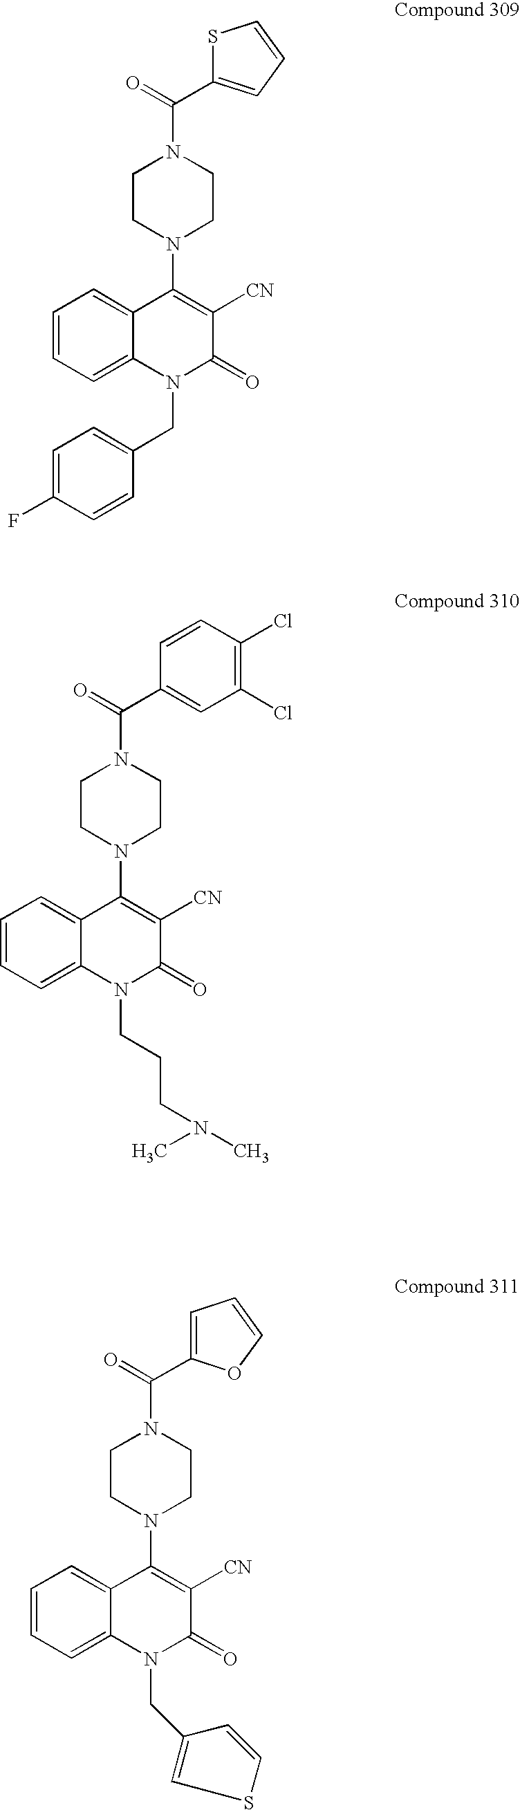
C1=CC=C2C(=C1)C(N1CCN(C(=O)C3=CC=CS3)CC1)=C([CN])C(=O)N2CC1=CC=C(F)C=C1.C1=CC=C2C(=C1)C(N1CCN(C(=O)C3=CC(Cl)=C(Cl)C=C3)CC1)=C([CN])C(=O)N2CCCN(C)C.C1=CC=C2C(=C1)C(N1CCN(C(=O)C3=CC=CO3)CC1)=C([CN])C(=O)N2CC1=CSC=C1
